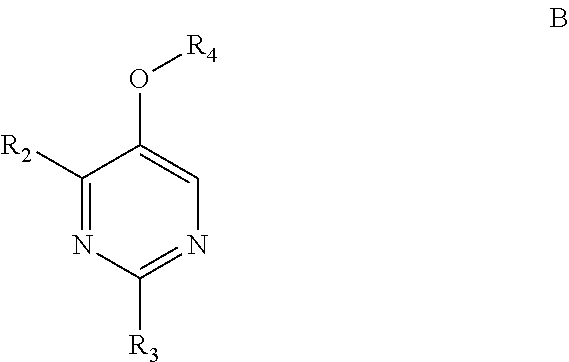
N1=C([R3])N=C([R2])C(O[R4])=C1
